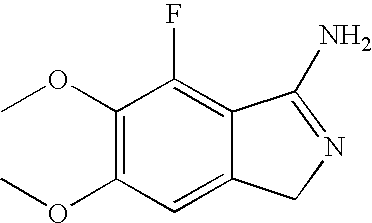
C1=C2C(=C(F)C(OC)=C1OC)C(N)=NC2
